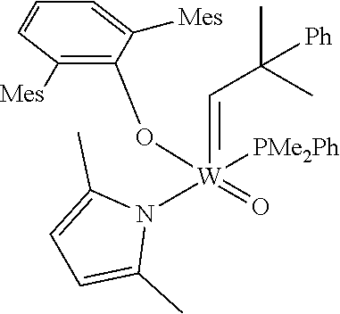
C(=[W](=O)(N1C(C)=CC=C1C)([PMe2Ph])OC1=C([Mes])C=CC=C1[Mes])C(C)(C)[Ph]
